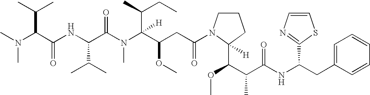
CN(C)C(C(C)C)C(=O)NC(C(C)C)C(=O)N(C)C(C(CC)C)(C(OC)CC(=O)N1CCCC1(C(C(C)C(=O)NC(CC1=CC=CC=C1)C1=NC=CS1)OC)[H])[H]
